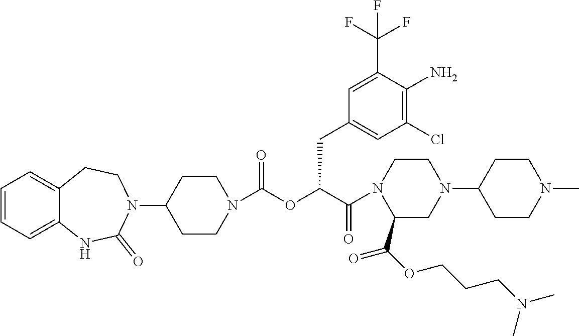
C12=CC=CC=C1NC(=O)N(C1CCN(C(OC(C(=O)N3CCN(C4CCN(C)CC4)CC3C(OCCCN(C)C)=O)CC3=CC(Cl)=C(N)C(C(F)(F)F)=C3)=O)CC1)CC2
